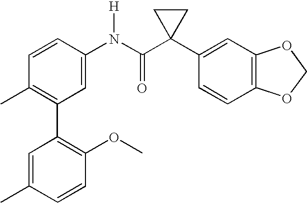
C1=CC(N(C(C2(C3=CC4=C(C=C3)OCO4)CC2)=O)[H])=CC(C2=C(OC)C=CC(C)=C2)=C1C
